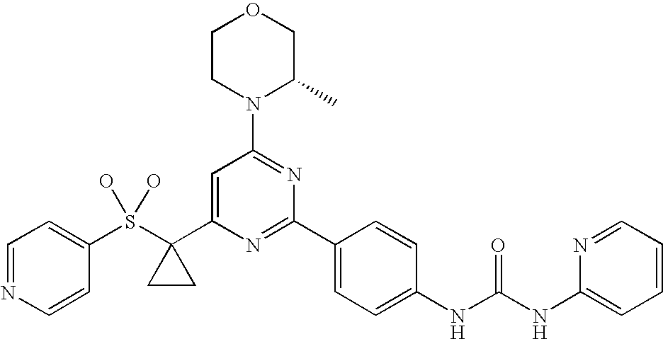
C1(S(C2(C3=CC(N4C(C)COCC4)=NC(C4=CC=C(NC(NC5=CC=CC=N5)=O)C=C4)=N3)CC2)(O)O)=CC=NC=C1
